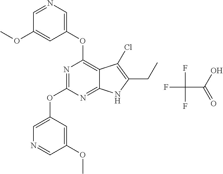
N1=C(OC2=CN=CC(OC)=C2)N=C2C(=C1OC1=CN=CC(OC)=C1)C(Cl)=C(CC)N2.FC(C(O)=O)(F)F
